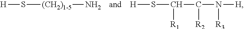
[H]S[(CH2)1-5]N.[H]SC(C(N([H])[R3])[R2])[R1]
